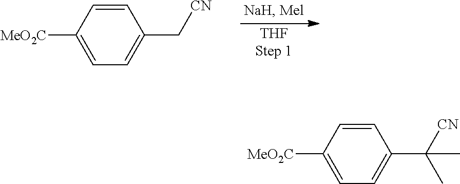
C1=CC([MeO2C])=CC=C1C([CN])(C)C.[THFStep 1].C1=CC([MeO2C])=CC=C1C[CN]
